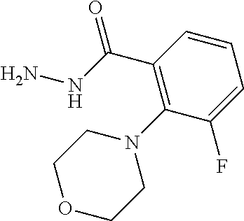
C1(C(NN)=O)=C(N2CCOCC2)C(F)=CC=C1
